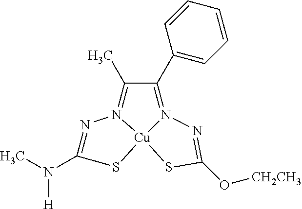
N1=C(N(C)[H])S[Cu]23N1=C(C)C(C1=CC=CC=C1)=N2N=C(O[CH2CH3])S3
